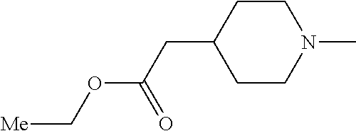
C1CN(C)CCC1CC(OC[Me])=O
